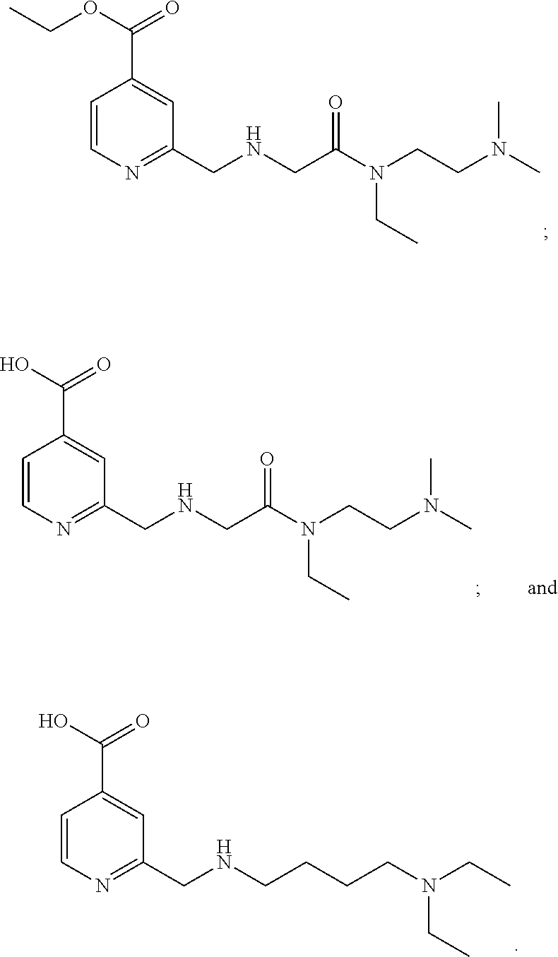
C1=CN=C(CNCC(N(CCN(C)C)CC)=O)C=C1C(OCC)=O.C1=CN=C(CNCC(N(CCN(C)C)CC)=O)C=C1C(O)=O.C1=CN=C(CNCCCCN(CC)CC)C=C1C(O)=O
